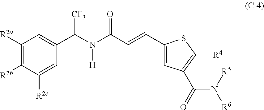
C1([R2b])=C([R2a])C=C(C(N(C(C=CC2=CC(C(=O)N([R5])[R6])=C([R4])S2)=O)[H])[CF3])C=C1[R2c]
